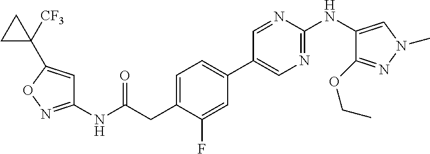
C1(NC(CC2=CC=C(C3=CN=C(NC4=CN(C)N=C4OCC)N=C3)C=C2F)=O)=NOC(C2([CF3])CC2)=C1
